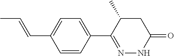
CC=CC1=CC=C(C2=NNC(=O)CC2C)C=C1
